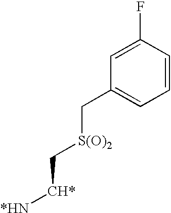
C1=C(F)C=CC=C1C[S(O)2]C[CH*][*HN]
